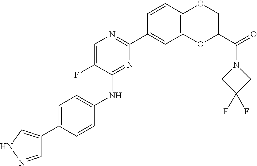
O1C(C(=O)N2CC(F)(F)C2)COC2=C1C=C(C1=NC=C(F)C(NC3=CC=C(C4=CNN=C4)C=C3)=N1)C=C2
